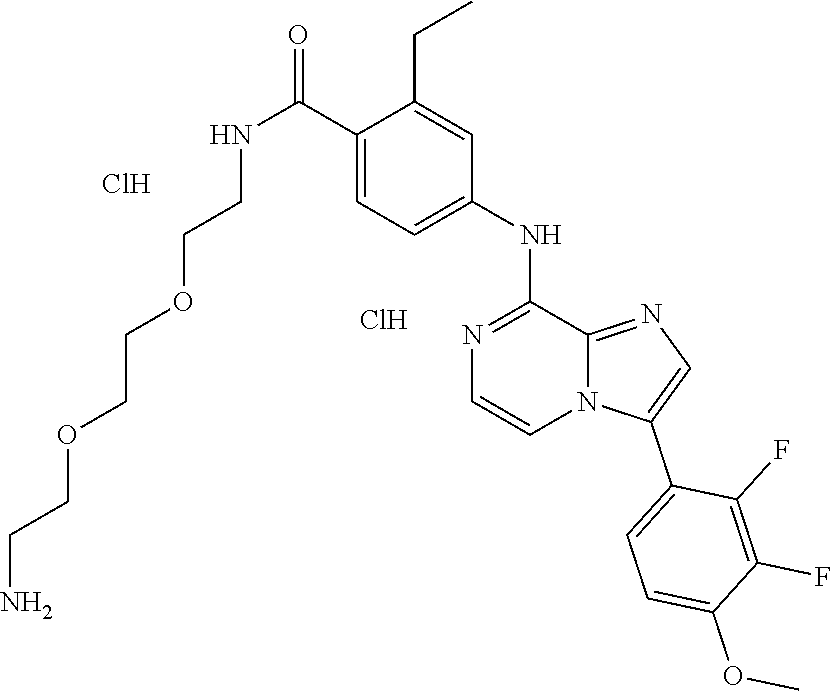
N(CCOCCOCCN)C(C1=CC=C(NC2=NC=CN3C2=NC=C3C2=CC=C(OC)C(F)=C2F)C=C1CC)=O.Cl.Cl
